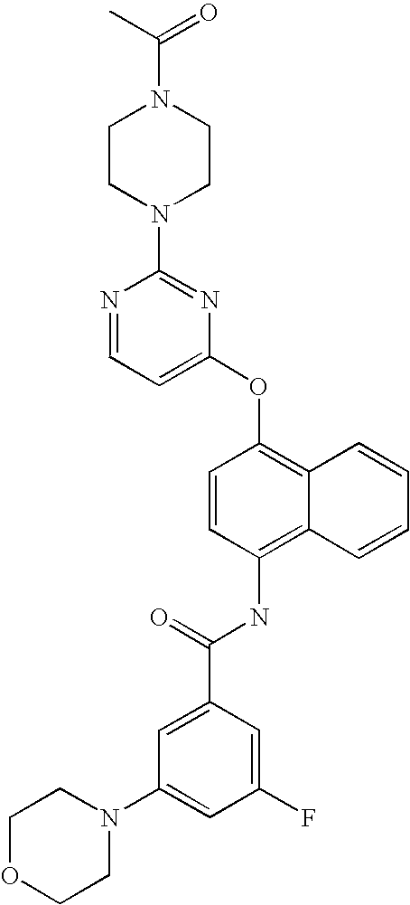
N1=CC=C(OC2=C3C(=C(NC(C4=CC(N5CCOCC5)=CC(F)=C4)=O)C=C2)C=CC=C3)N=C1N1CCN(C(C)=O)CC1
